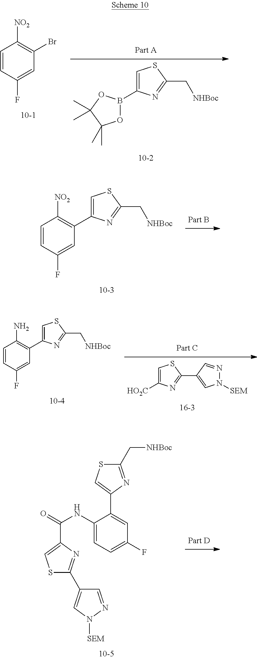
O1B(C2=CSC(C[NHBoc])=N2)OC(C)(C)C1(C)C.C1=CC(F)=CC(Br)=C1[NO2].C1=CC(F)=CC(C2=CSC(C[NHBoc])=N2)=C1[NO2].C1(C2=CN([SEM])N=C2)=NC([HO2C])=CS1.C1=CC(F)=CC(C2=CSC(C[NHBoc])=N2)=C1N.C1(C2=CSC(C[NHBoc])=N2)=CC(F)=CC=C1NC(C1=CSC(C2=CN([SEM])N=C2)=N1)=O
